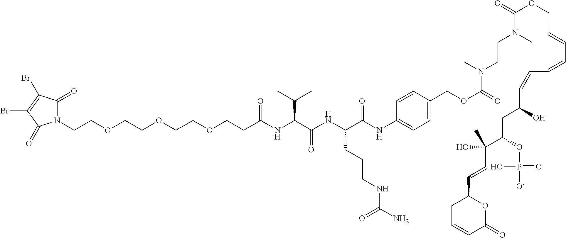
N1(CCOCCOCCOCCC(NC(C(NC(C(NC2=CC=C(COC(=O)N(CCN(C(=O)OCC=CC=CC=CC(CC(C(O)(C=CC3CC=CC(=O)O3)C)OP([O-])(=O)O)O)C)C)C=C2)=O)CCCNC(N)=O)=O)C(C)C)=O)C(=O)C(Br)=C(Br)C1=O
